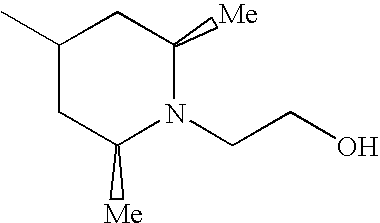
C1(C)CC([Me])N(CCO)C([Me])C1
